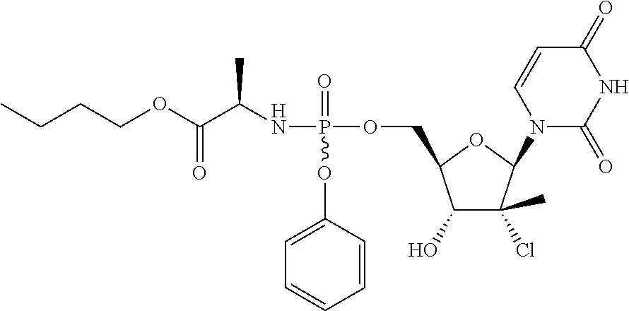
O(P(NC(C(OCCCC)=O)C)(=O)OC1=CC=CC=C1)CC1C(O)C(Cl)(C)C(N2C(=O)NC(=O)C=C2)O1
